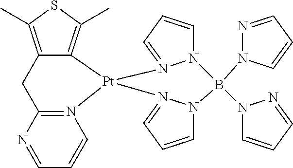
C1=CC=N2N1B(N1N=CC=C1)(N1C=CC=N1)N1C=CC=N1[Pt]21N2=C(N=CC=C2)CC2=C(C)SC(C)=C21
